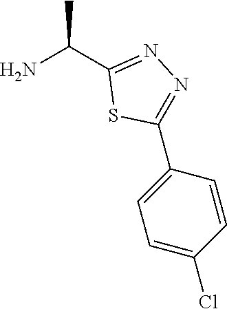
NC(C1=NN=C(C2=CC=C(Cl)C=C2)S1)C
